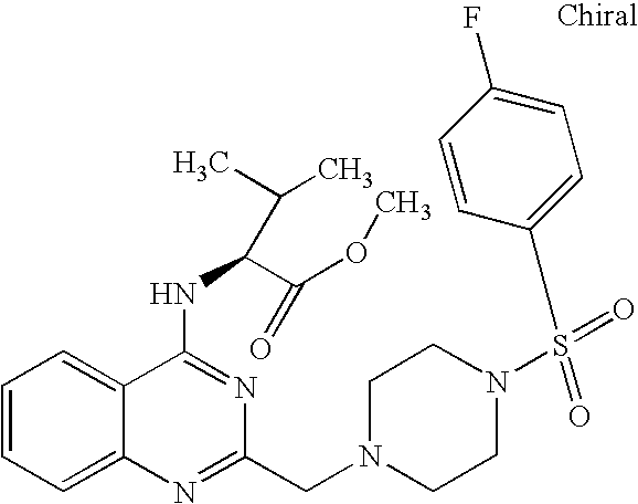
C1=CC=C2C(=C1)C(NC(C(OC)=O)C(C)C)=NC(CN1CCN(S(C3=CC=C(F)C=C3)(=O)=O)CC1)=N2
